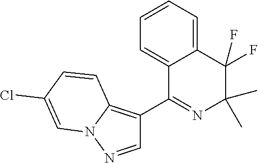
C1=CC=C2C(=C1)C(C1=C3N(N=C1)C=C(Cl)C=C3)=NC(C)(C)C2(F)F
